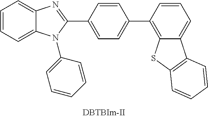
C1=CC=C2C(=C1)N=C(C1=CC=C(C3=C4C(=CC=C3)C3=C(S4)C=CC=C3)C=C1)N2C1=CC=CC=C1
